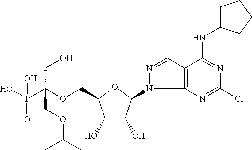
C(OCC1C(O)C(O)C(N2C3=C(C=N2)C(NC2CCCC2)=NC(Cl)=N3)O1)(P(O)(O)=O)(CO)COC(C)C
